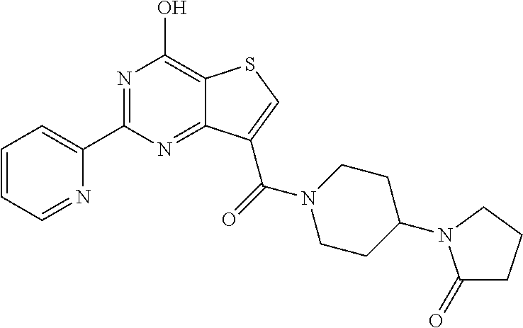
C1(C2=NC(O)=C3C(=N2)C(C(=O)N2CCC(N4C(=O)CCC4)CC2)=CS3)=CC=CC=N1
